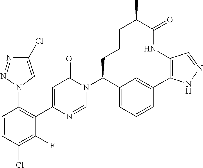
C1(Cl)=CN(C2=C(C3=CC(=O)N(C4C5=CC=CC(=C5)C5=C(C=NN5)NC(=O)C(C)CCC4)C=N3)C(F)=C(Cl)C=C2)N=N1
